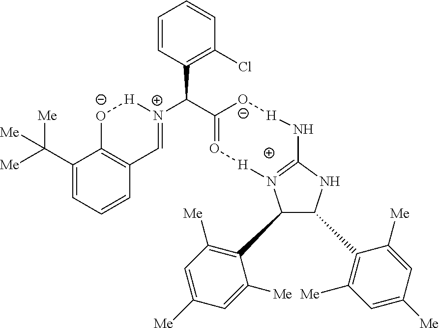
C1(C2=C([Me])C=C([Me])C=C2[Me])C(C2=C([Me])C=C([Me])C=C2[Me])NC2=N1[H]O=C(C([N+]1=CC3=C([O-][H]1)C(C([Me])([Me])[Me])=CC=C3)C1=C(Cl)C=CC=C1)[O-][H]N2
